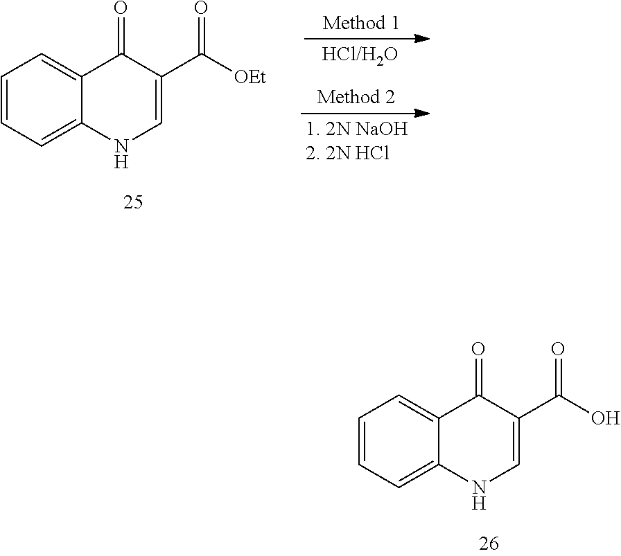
C1=CC=C2C(=C1)C(=O)C(C([OEt])=O)=CN2.C1=CC=C2C(=C1)C(=O)C(C(O)=O)=CN2
